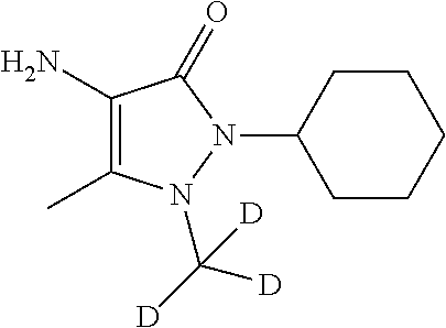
C1(N)=C(C)N(C([D])([D])[D])N(C2CCCCC2)C1=O
